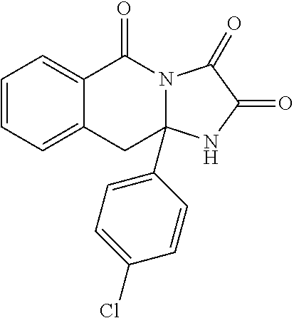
C1=CC=C2C(=C1)C(=O)N1C(C3=CC=C(Cl)C=C3)(C2)NC(=O)C1=O
